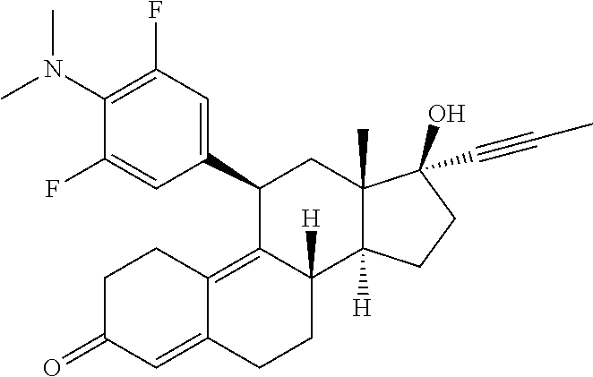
C1(N(C)C)=C(F)C=C(C2C3=C4C(=CC(=O)CC4)CCC3([H])C3([H])C(C)(C2)C(O)(C#CC)CC3)C=C1F
